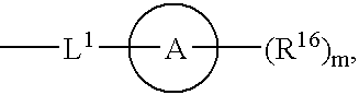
C[L1][A][(R16)m]
